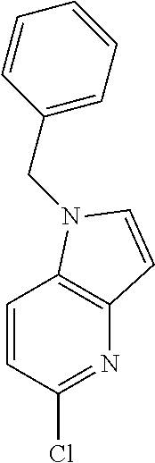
C12=C(N(CC3=CC=CC=C3)C=C1)C=CC(Cl)=N2
